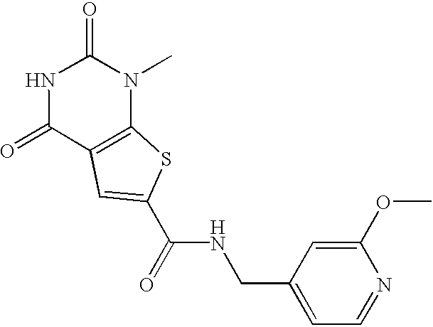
N1C(=O)C2=C(N(C)C1=O)SC(C(NCC1=CC=NC(OC)=C1)=O)=C2
